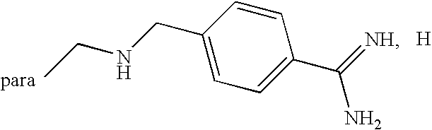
C1(CNCC)=CC=C(C(=[NH])N)C=C1.[H]
